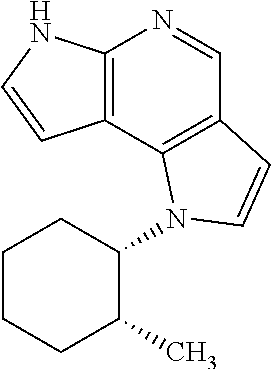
C12=C(NC=C1)N=CC1=C2N(C2CCCCC2C)C=C1
